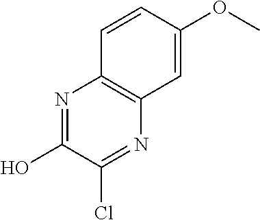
N1=C(O)C(Cl)=NC2=C1C=CC(OC)=C2
